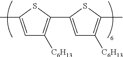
C1=C(C)SC(C2=CC([C6H13])=C(C)S2)=C1[C6H13]
